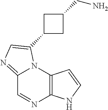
C12=NC=C(C3CC(CN)C3)N1C1=C(N=C2)NC=C1
